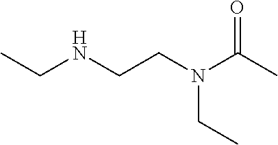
C(NCCN(C(C)=O)CC)C
